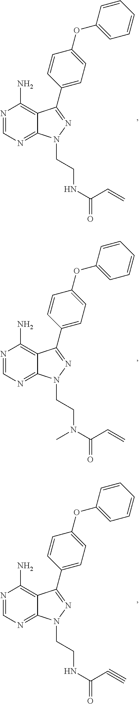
N1=CN=C2C(=C1N)C(C1=CC=C(OC3=CC=CC=C3)C=C1)=NN2CCNC(C=C)=O.N1=CN=C2C(=C1N)C(C1=CC=C(OC3=CC=CC=C3)C=C1)=NN2CCN(C(C=C)=O)C.N1=CN=C2C(=C1N)C(C1=CC=C(OC3=CC=CC=C3)C=C1)=NN2CCNC(C#C)=O
